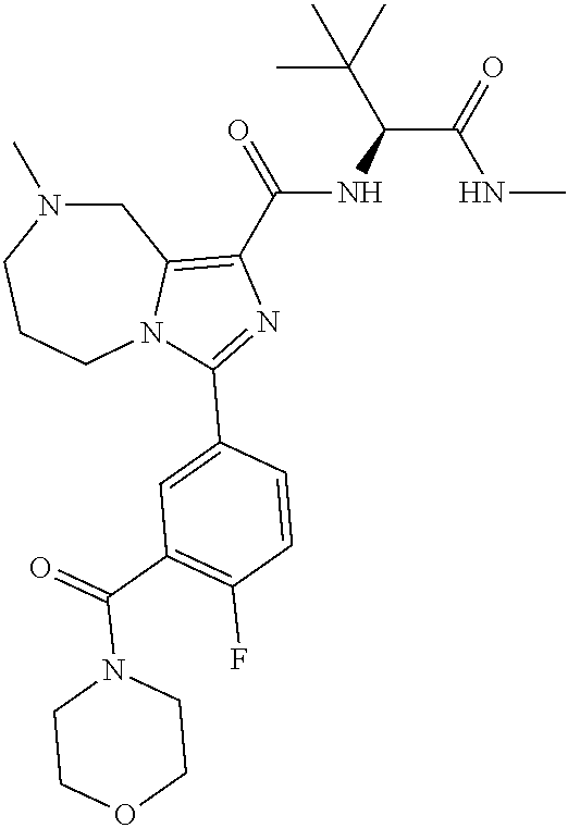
C1N(C)CCCN2C1=C(C(=O)NC(C(NC)=O)C(C)(C)C)N=C2C1=CC(C(=O)N2CCOCC2)=C(F)C=C1
